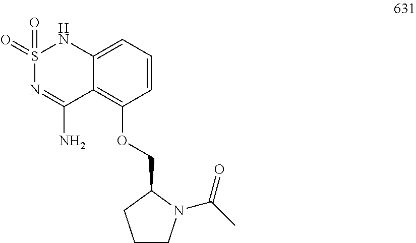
S1(=O)(=O)N=C(N)C2=C(OCC3CCCN3C(C)=O)C=CC=C2N1
